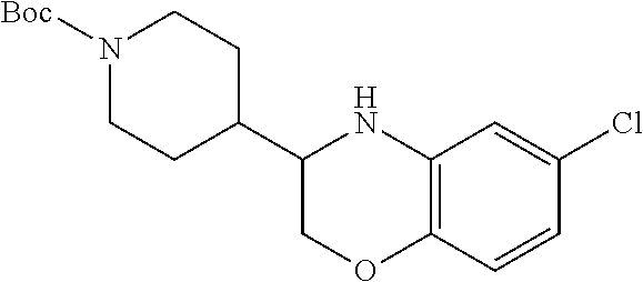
C12=C(C=CC(Cl)=C1)OCC(C1CCN([Boc])CC1)N2
